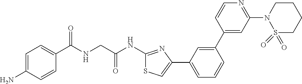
C1=C(N)C=CC(C(NCC(NC2=NC(C3=CC=CC(C4=CC(N5S(=O)(=O)CCCC5)=NC=C4)=C3)=CS2)=O)=O)=C1
